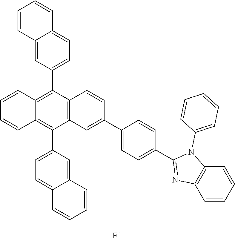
C1=CC2=C(C3=CC=C4C(=C3)C=CC=C4)C3=C(C(C4=CC=C5C(=C4)C=CC=C5)=C2C=C1)C=C(C1=CC=C(C2=NC4=C(N2C2=CC=CC=C2)C=CC=C4)C=C1)C=C3
